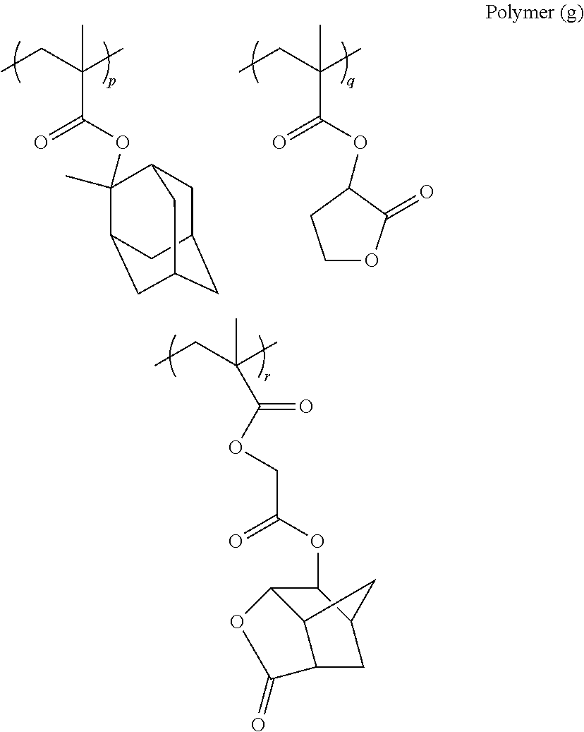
CCC(C(OCC(OC1C2C3C(CC1C3)C(=O)O2)=O)=O)(C)C.CCC(C(=O)OC1(C)C2CC3CC(CC1C3)C2)(C)C.CCC(C(=O)OC1C(=O)OCC1)(C)C
